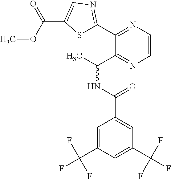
S1C(C2=NC=CN=C2C(C)NC(=O)C2=CC(C(F)(F)F)=CC(C(F)(F)F)=C2)=NC=C1C(OC)=O
